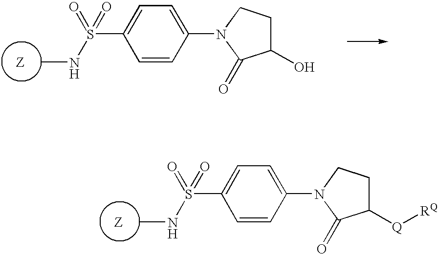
C1=CC(N2C(=O)C([Q][RQ])CC2)=CC=C1S(NC)(=O)=O.C1=CC(N2C(=O)C(O)CC2)=CC=C1S(NC)(=O)=O
